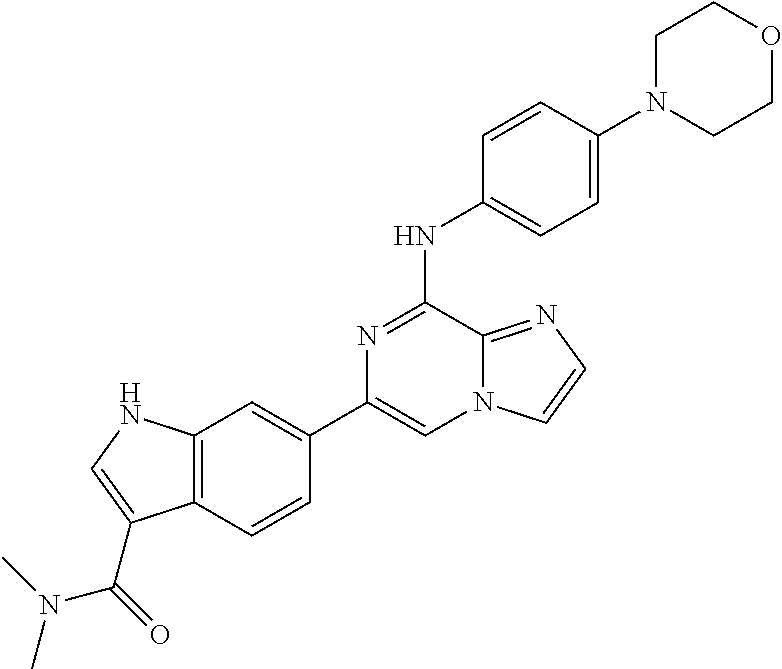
C1(C2=CC3=C(C=C2)C(C(N(C)C)=O)=CN3)=CN2C(=NC=C2)C(NC2=CC=C(N3CCOCC3)C=C2)=N1
